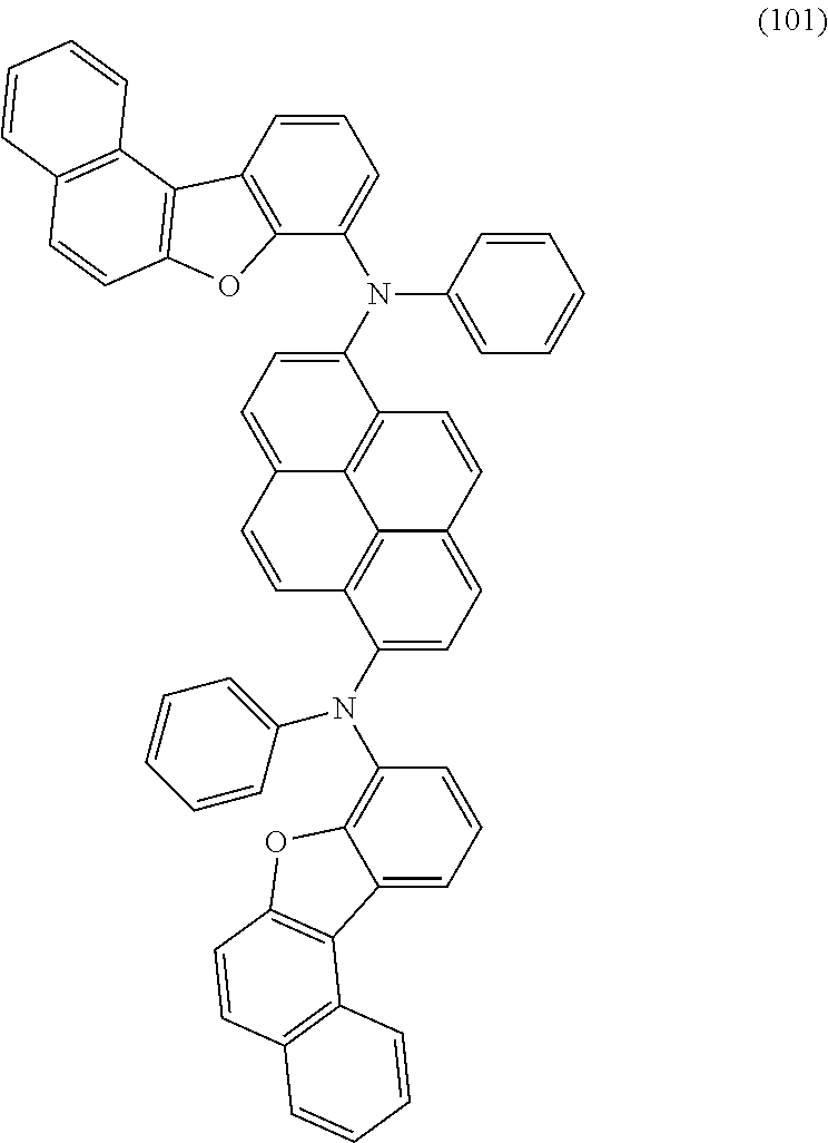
C1=CC2=C(C(N(C3=CC=C4C5=C3C=CC3=CC=C(N(C6=CC=CC=C6)C6=C7C(=CC=C6)C6=C(O7)C=CC7=C6C=CC=C7)C(=C53)C=C4)C3=CC=CC=C3)=C1)OC1=C2C2=C(C=C1)C=CC=C2
